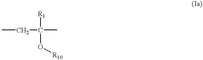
CCC(C)([R1])O[R10]
